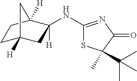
C1C2([H])CC(NC3=NC(=O)C(C)(C(C)(C)C)S3)([H])C([H])(C1)C2
